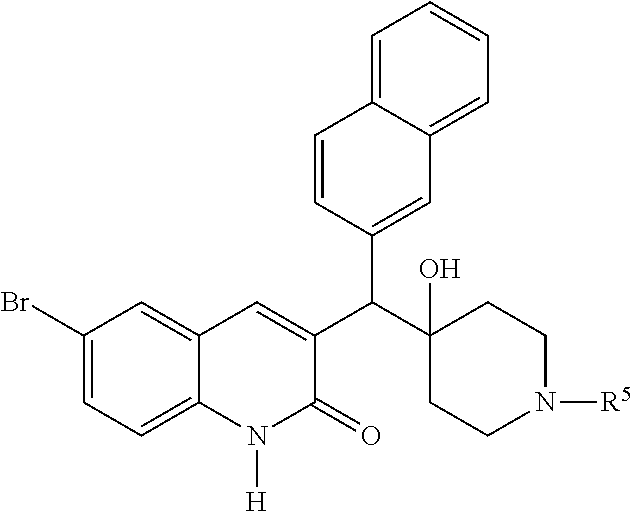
C1(Br)=CC=C2C(=C1)C=C(C(C1(O)CCN([R5])CC1)C1=CC3=CC=CC=C3C=C1)C(=O)N2[H]
